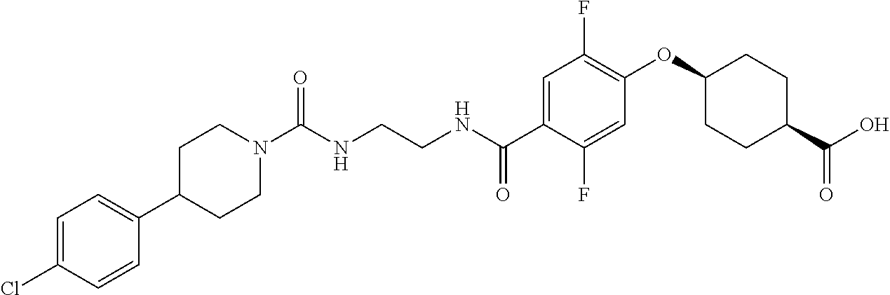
C(NCCNC(C1=CC(F)=C(OC2CCC(C(O)=O)CC2)C=C1F)=O)(=O)N1CCC(C2=CC=C(Cl)C=C2)CC1
